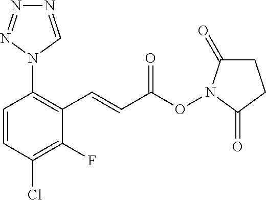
N1=CN(C2=C(C=CC(ON3C(=O)CCC3=O)=O)C(F)=C(Cl)C=C2)N=N1
